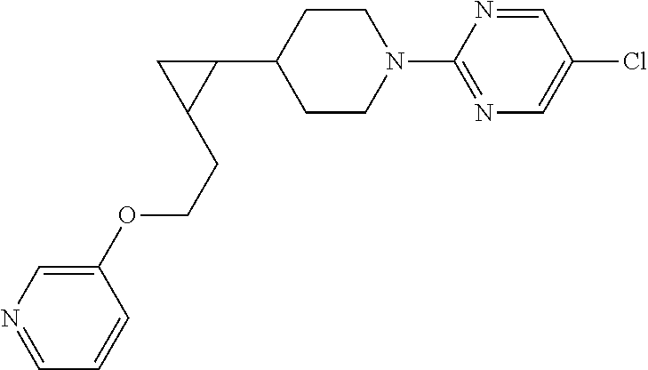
C1CN(C2=NC=C(Cl)C=N2)CCC1C1CC1CCOC1=CN=CC=C1
